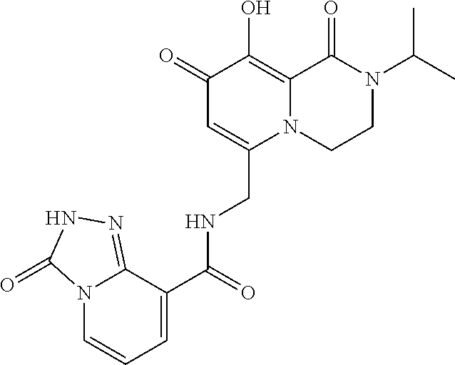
N12C=CC=C(C(=O)NCC3=CC(=O)C(O)=C4N3CCN(C(C)C)C4=O)C1=NNC2=O
